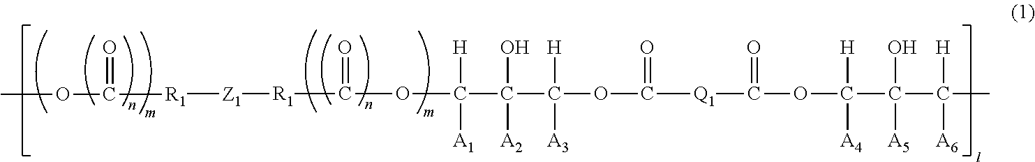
C(C(C(OC([Q1]C(OC(C(C([H])([A6])C)(O)[A5])([H])[A4])=O)=O)([H])[A3])(O)[A2])([H])([A1])OC([R1][Z1][R1]C(=O)OC)=O
